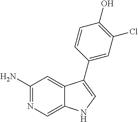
C1(N)=NC=C2C(=C1)C(C1=CC(Cl)=C(O)C=C1)=CN2
